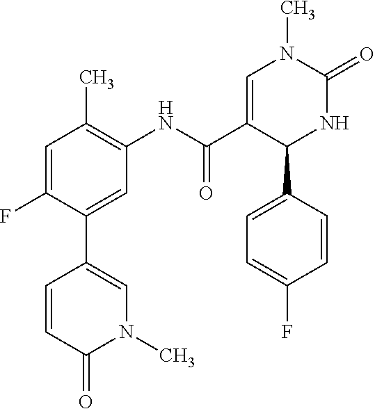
C1(F)=CC(C)=C(NC(C2=CN(C)C(=O)NC2C2=CC=C(F)C=C2)=O)C=C1C1=CN(C)C(=O)C=C1
